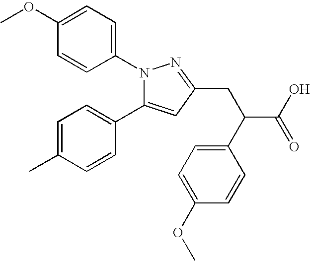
N1(C2=CC=C(OC)C=C2)C(C2=CC=C(C)C=C2)=CC(CC(C2=CC=C(OC)C=C2)C(=O)O)=N1
